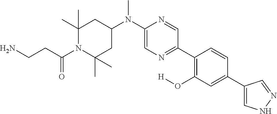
C1(C)(C)CC(N(C2=CN=C(C3=C(O[H])C=C(C4=CNN=C4)C=C3)C=N2)C)CC(C)(C)N1C(CCN)=O
